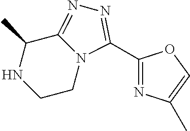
C1(C)C2=NN=C(C3=NC(C)=CO3)N2CCN1
